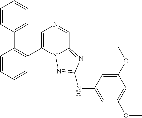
C1=CC(C2=C(C3=CN=CC4=NC(NC5=CC(OC)=CC(OC)=C5)=NN34)C=CC=C2)=CC=C1
